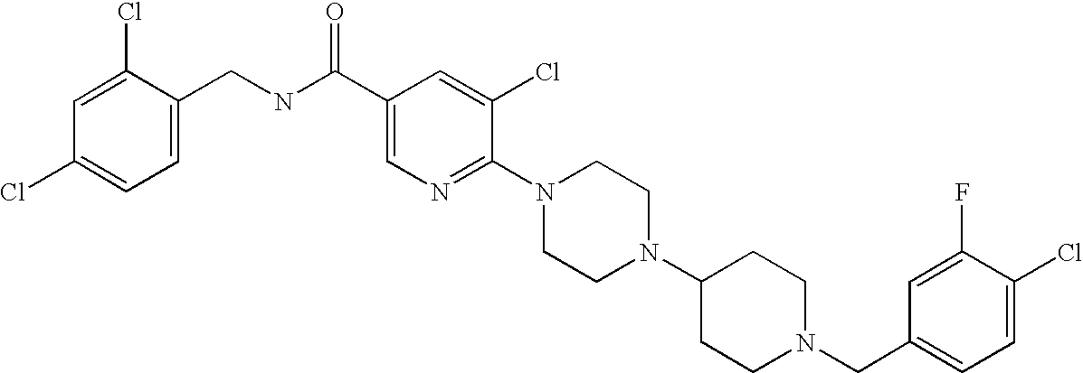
C1(Cl)=CC=C(CN2CCC(N3CCN(C4=NC=C(C(NCC5=CC=C(Cl)C=C5Cl)=O)C=C4Cl)CC3)CC2)C=C1F
